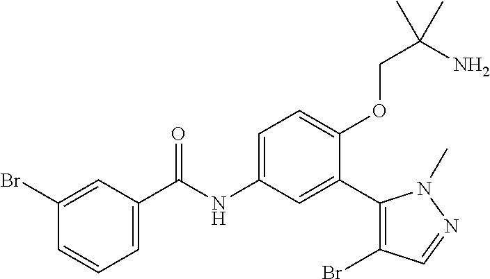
C1(Br)=CC(C(=O)NC2=CC=C(OCC(N)(C)C)C(C3=C(Br)C=NN3C)=C2)=CC=C1
